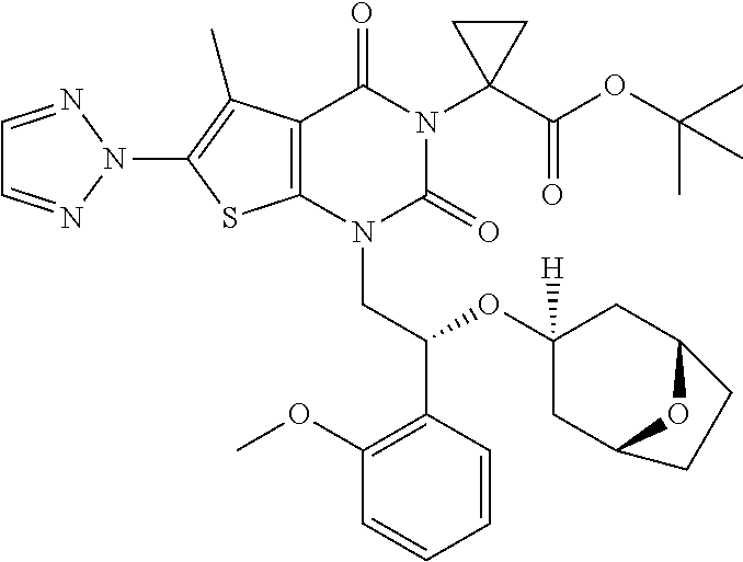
C1=NN(C2=C(C)C3=C(S2)N(CC(OC2([H])CC4OC(C2)CC4)C2=C(OC)C=CC=C2)C(=O)N(C2(C(=O)OC(C)(C)C)CC2)C3=O)N=C1
